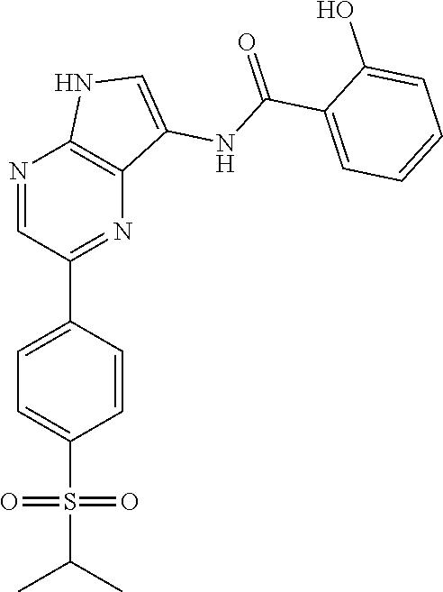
N1=CC(C2=CC=C(S(C(C)C)(=O)=O)C=C2)=NC2=C1NC=C2NC(C1=CC=CC=C1O)=O
